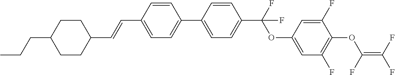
C1(C2=CC=C(C=CC3CCC(CCC)CC3)C=C2)=CC=C(C(F)(OC2=CC(F)=C(OC(=C(F)F)F)C(F)=C2)F)C=C1
